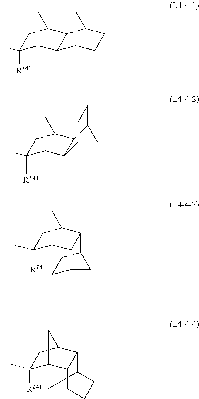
C1([RL41])(C)C2C3C(C(C1)C2)C1CCC3C1.C1([RL41])(C)C2CC(C3C4CC(CC4)C23)C1.C1([RL41])(C)C2CC(C1)C1C2C2CCC1C2.C1([RL41])(C)C2CC(C3C4CC(CC4)C23)C1
